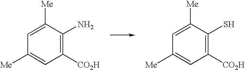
C1=C([Me])C(N)=C([CO2H])C=C1[Me].C1=C([Me])C(S)=C([CO2H])C=C1[Me]
